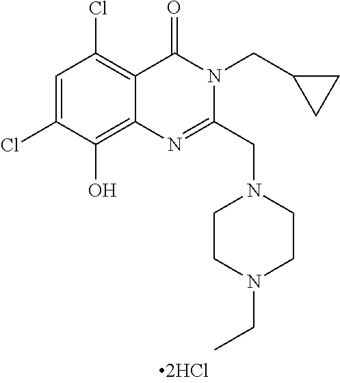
C1=C(Cl)C(O)=C2C(=C1Cl)C(=O)N(CC1CC1)C(CN1CCN(CC)CC1)=N2
